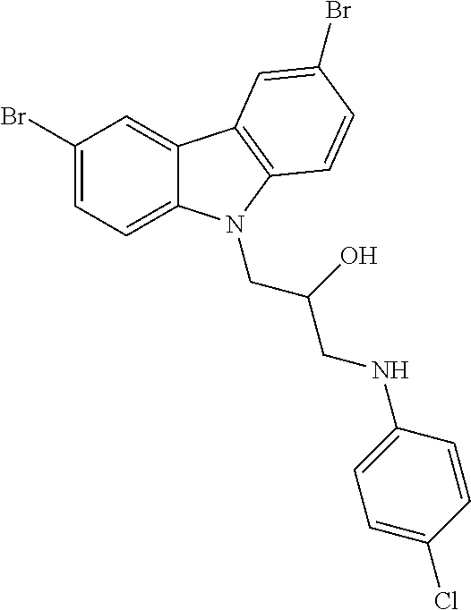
C1(Br)=CC=C2C(=C1)C1=C(N2CC(CNC2=CC=C(Cl)C=C2)O)C=CC(Br)=C1
